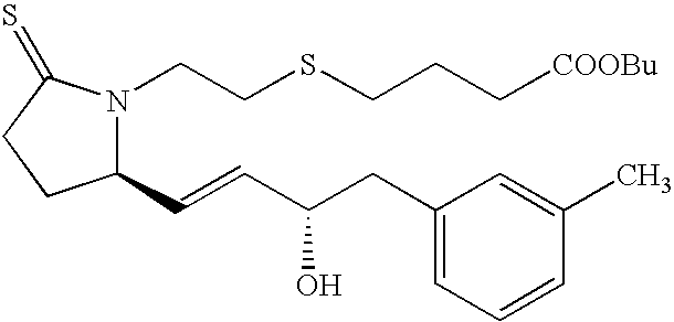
C1(C=CC(CC2=CC=CC(C)=C2)O)N(CCSCCC[COOBu])C(=S)CC1
